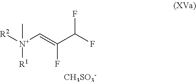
[R2][N+](C=C(C(F)F)F)(C)[R1].[CH3SO3-]
